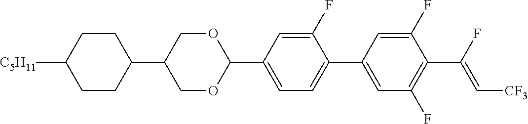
C1CC(C2COC(C3=CC=C(C4=CC(F)=C(C(F)=C[CF3])C(F)=C4)C(F)=C3)OC2)CCC1[C5H11]
